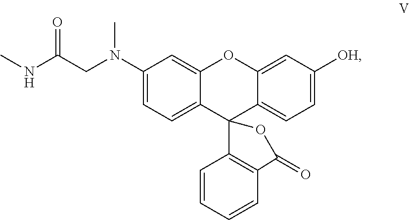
C1(N(CC(NC)=O)C)=CC=C2C(=C1)OC1=CC([OH])=CC=C1C21C2=C(C=CC=C2)C(=O)O1
